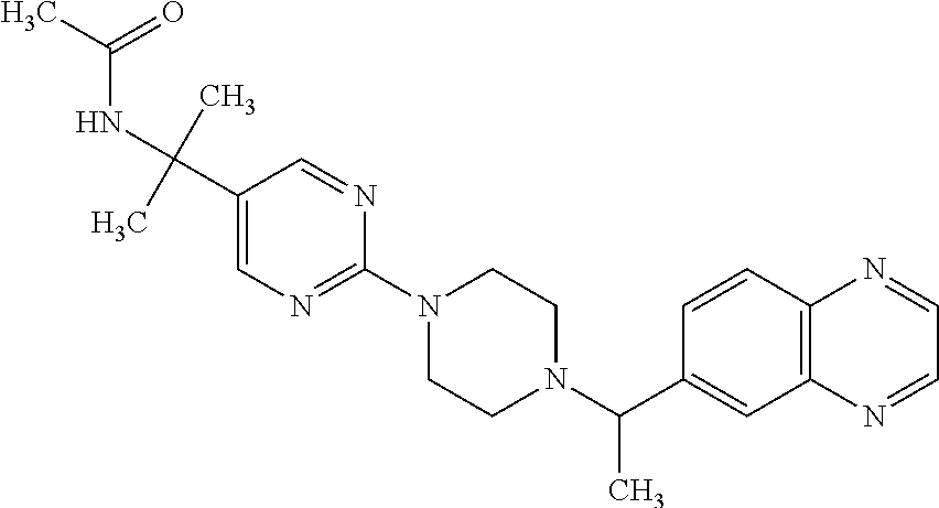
C12=C(C=CC(C(N3CCN(C4=NC=C(C(NC(=O)C)(C)C)C=N4)CC3)C)=C1)N=CC=N2
